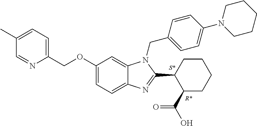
C1(COC2=CC=C3C(=C2)N(CC2=CC=C(N4CCCCC4)C=C2)C(C2C(C(O)=O)CCCC2)=N3)=CC=C(C)C=N1
